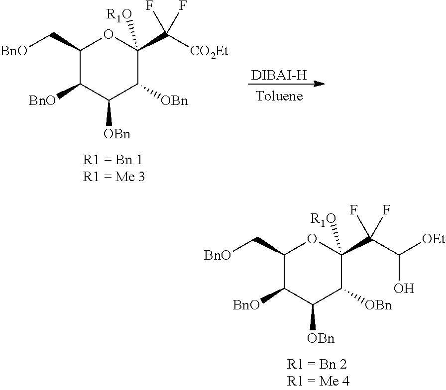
C1(C[BnO])C([BnO])C([OBn])C([OBn])C(C(C(O)[OEt])(F)F)([R1O])O1.C1(C[BnO])C([BnO])C([OBn])C([OBn])C(C([CO2Et])(F)F)([R1O])O1.[DIBAI-H]
